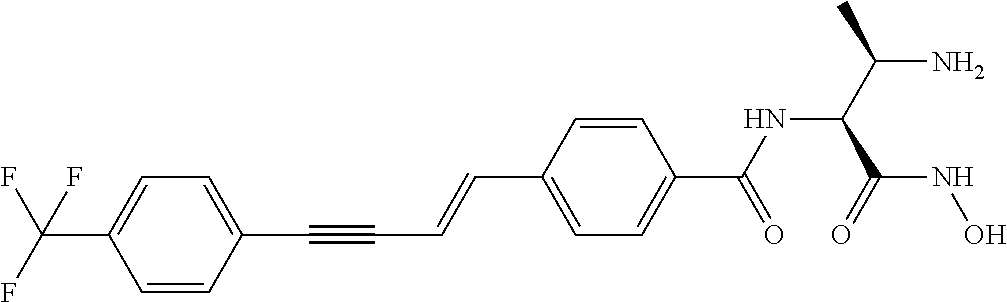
C(C1=CC=C(C(NC(C(N)C)C(NO)=O)=O)C=C1)=CC#CC1=CC=C(C(F)(F)F)C=C1
